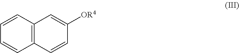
C12=C(C=CC=C1)C=C([OR4])C=C2
